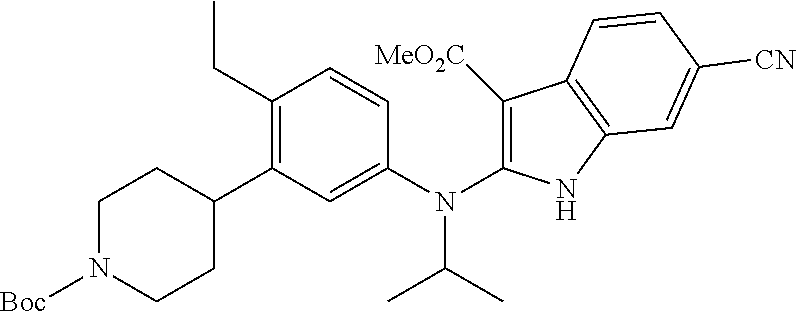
C1N([Boc])CCC(C2=C(CC)C=CC(N(C3=C([MeO2C])C4=C(N3)C=C([CN])C=C4)C(C)C)=C2)C1
